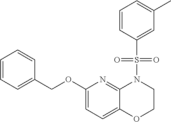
C1(COC2=CC=C3C(=N2)N(S(C2=CC(C)=CC=C2)(=O)=O)CCO3)=CC=CC=C1
